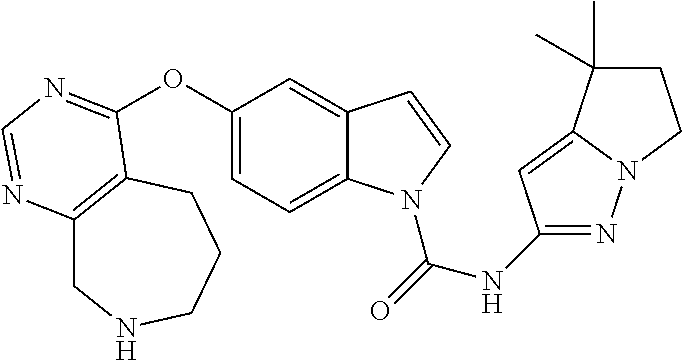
O(C1=CC=C2C(=C1)C=CN2C(=O)NC1=NN2C(=C1)C(C)(C)CC2)C1=NC=NC2=C1CCCNC2
